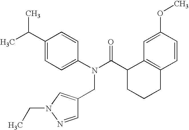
C1(C(C)C)=CC=C(N(C(C2CCCC3=C2C=C(OC)C=C3)=O)CC2=CN(CC)N=C2)C=C1
